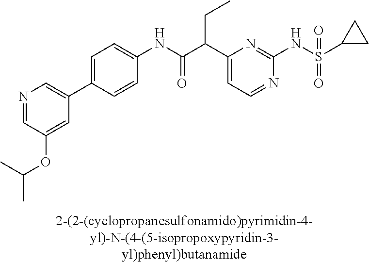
N1=CC=C(C(C(NC2=CC=C(C3=CN=CC(OC(C)C)=C3)C=C2)=O)CC)N=C1NS(=O)(=O)C1CC1
